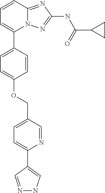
C1=CC2=NC(NC(C3CC3)=O)=NN2C(C2=CC=C(OCC3=CC=C(C4=CNN=C4)N=C3)C=C2)=C1
